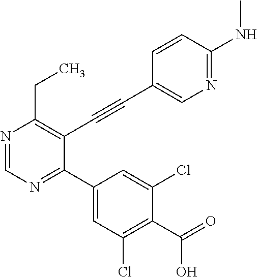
N1=CN=C(C2=CC(Cl)=C(C(=O)O)C(Cl)=C2)C(C#CC2=CN=C(NC)C=C2)=C1CC
